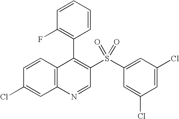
C12=C(C=CC(Cl)=C1)C(C1=C(F)C=CC=C1)=C(S(C1=CC(Cl)=CC(Cl)=C1)(=O)=O)C=N2
